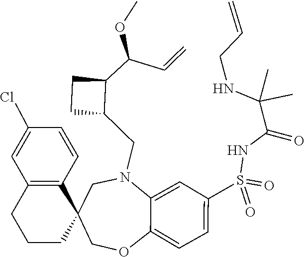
C1N(CC2C(C(C=C)OC)CC2)C2=CC(S(=O)(=O)NC(C(NCC=C)(C)C)=O)=CC=C2OCC12CCCC1=C2C=CC(Cl)=C1
